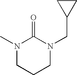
N1(C)CCCN(CC2CC2)C1=O
